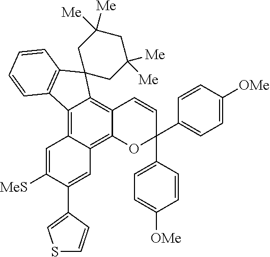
C12=C3C(=C4C(=C1C1(C5=C2C=CC=C5)CC([Me])([Me])CC([Me])([Me])C1)C=CC(C1=CC=C([OMe])C=C1)(C1=CC=C([OMe])C=C1)O4)C=C(C1=CSC=C1)C([MeS])=C3
